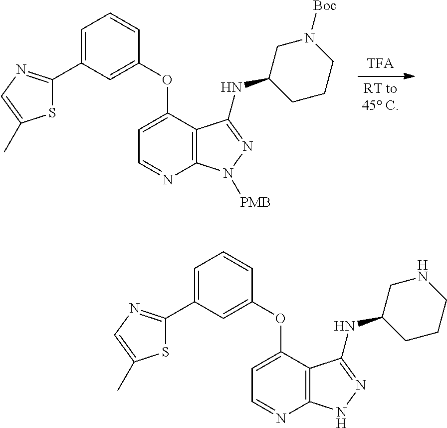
C1(OC2=CC=NC3=C2C(NC2CCCN([Boc])C2)=NN3[PMB])=CC(C2=NC=C(C)S2)=CC=C1.C1(OC2=CC=NC3=C2C(NC2CCCNC2)=NN3)=CC(C2=NC=C(C)S2)=CC=C1
